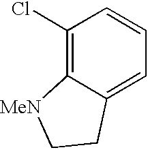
C1(Cl)=C2C(=CC=C1)CC[MeN]2
